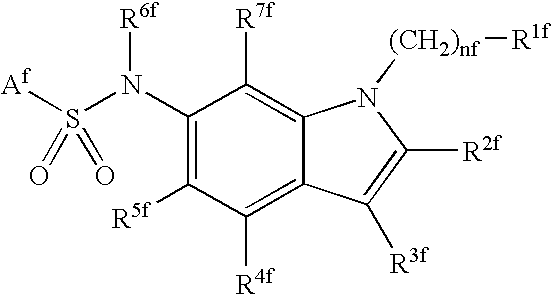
C1(N(S([Af])(=O)=O)[R6f])=C([R5f])C([R4f])=C2C(=C1[R7f])N([(CH2)nf][R1f])C([R2f])=C2[R3f]
